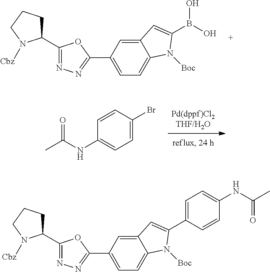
C1(C2=NN=C(C3=CC=C4C(=C3)C=C(B(O)O)N4[Boc])O2)CCCN1[Cbz].C1(NC(C)=O)=CC=C(Br)C=C1.C1(C2=NN=C(C3=CC=C4C(=C3)C=C(C3=CC=C(NC(C)=O)C=C3)N4[Boc])O2)CCCN1[Cbz]
